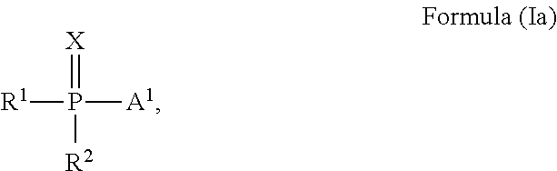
[R1]P([A1])(=[X])[R2]
